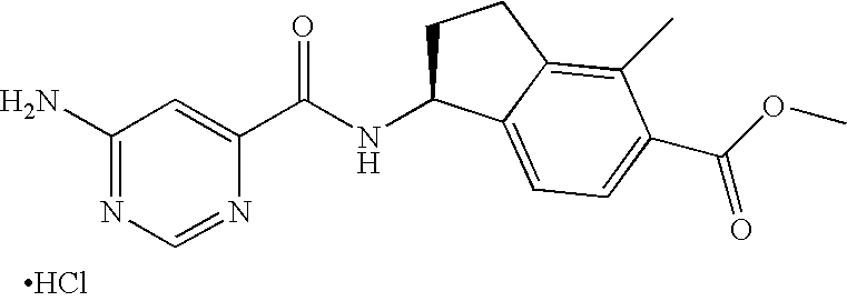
Cl.C1(N)=NC=NC(C(NC2CCC3=C(C)C(C(OC)=O)=CC=C23)=O)=C1
